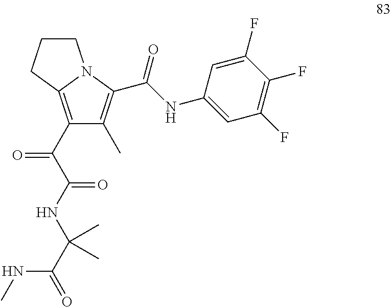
C1(C(C(NC(C(NC)=O)(C)C)=O)=O)=C2N(C(C(=O)NC3=CC(F)=C(F)C(F)=C3)=C1C)CCC2
